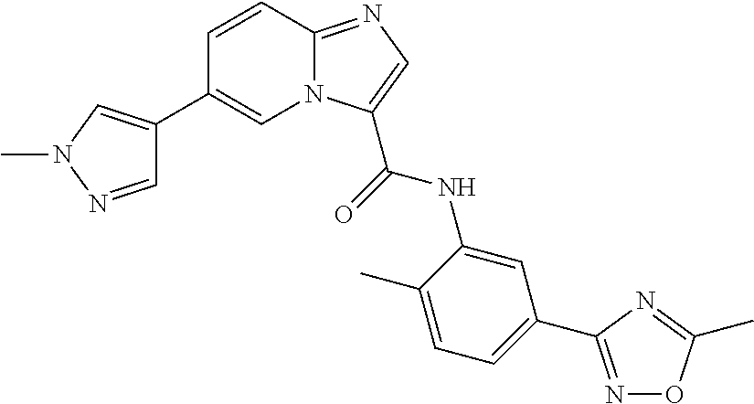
C1=CC2=NC=C(C(NC3=CC(C4=NOC(C)=N4)=CC=C3C)=O)N2C=C1C1=CN(C)N=C1
